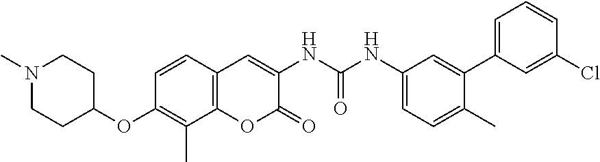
C1=C(C2=CC(NC(NC3=CC4=C(OC3=O)C(C)=C(OC3CCN(C)CC3)C=C4)=O)=CC=C2C)C=C(Cl)C=C1
